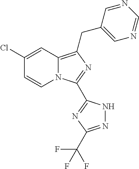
N12C(=C(CC3=CN=CN=C3)N=C1C1=NC(C(F)(F)F)=NN1)C=C(Cl)C=C2
